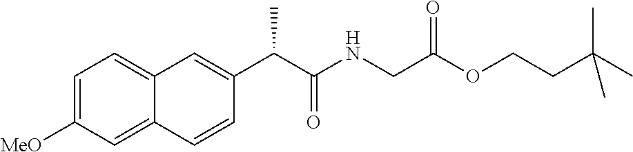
C1=C(C(C(NCC(OCCC(C)(C)C)=O)=O)C)C=CC2=CC([MeO])=CC=C12
